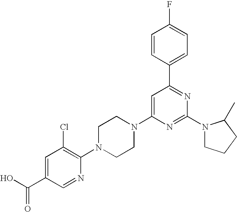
C1=CC(C2=NC(N3CCCC3C)=NC(N3CCN(C4=C(Cl)C=C(C(=O)O)C=N4)CC3)=C2)=CC=C1F
